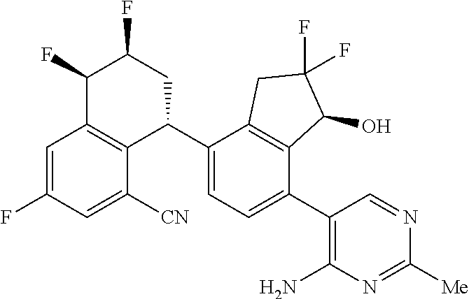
C1=C(F)C=C([CN])C2=C1C(F)C(F)CC2C1=CC=C(C2=C(N)N=C([Me])N=C2)C2=C1CC(F)(F)C2O
